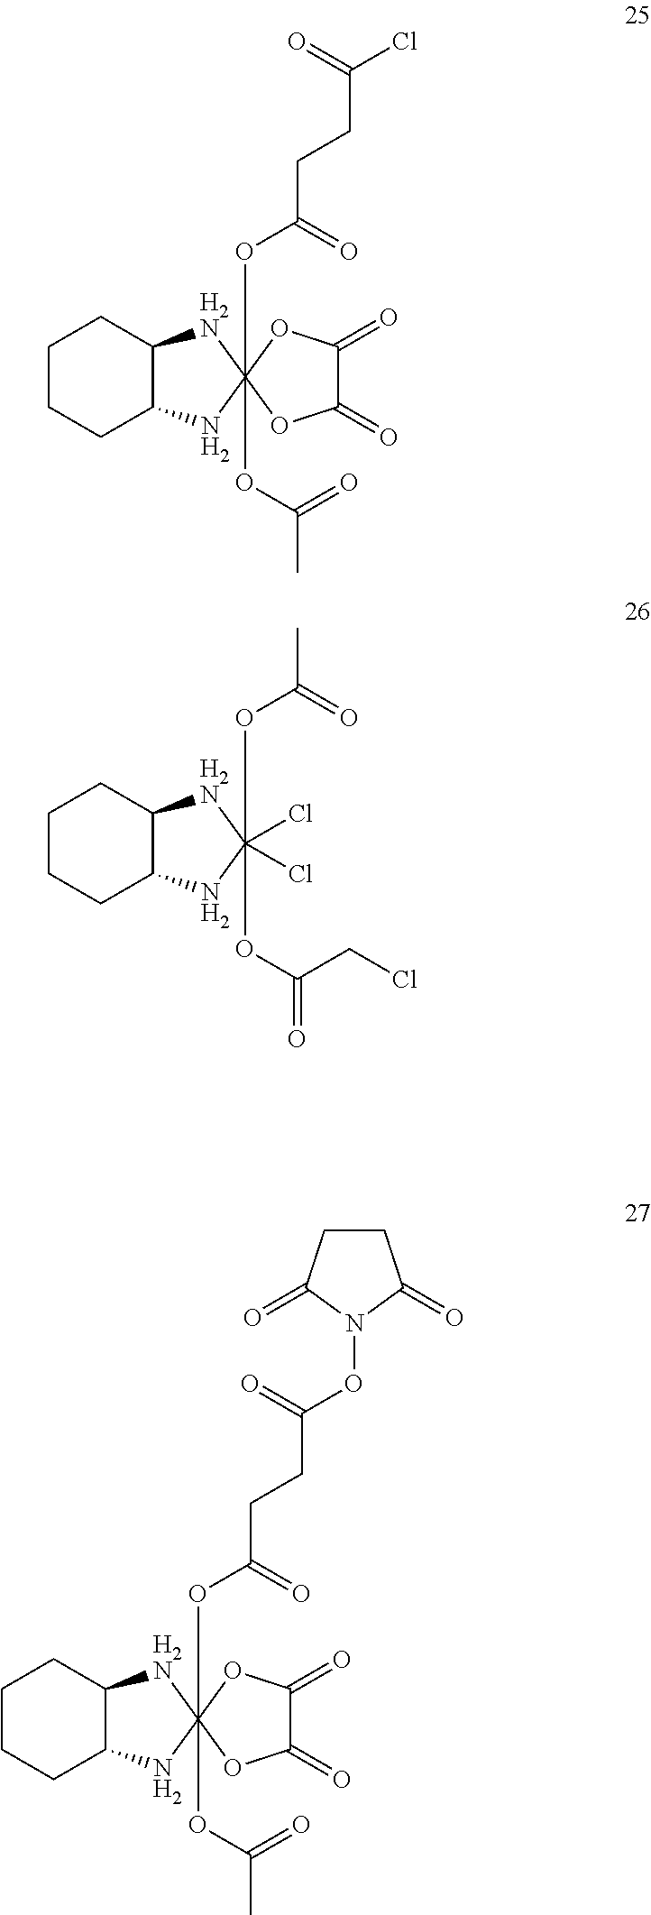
C(CCC(=O)OC12(OC(=O)C)([H2N]C3CCCCC3N1)OC(=O)C(=O)O2)(=O)Cl.CC(=O)OC1(OC(CCl)=O)(Cl)(Cl)[H2N]C2CCCCC2N1.C(CCC(=O)OC12(OC(=O)C)([H2N]C3CCCCC3N1)OC(=O)C(=O)O2)(=O)ON1C(=O)CCC1=O
